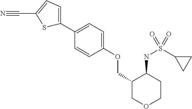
C1(C2=CC=C(OCC3COCCC3NS(C3CC3)(=O)=O)C=C2)=CC=C(C#N)S1
